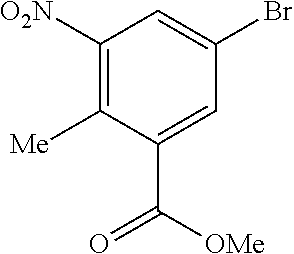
C1([O2N])=C([Me])C(C([OMe])=O)=CC(Br)=C1
